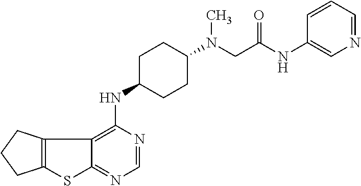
C12=C(CCC1)C1=C(NC3CCC(N(CC(NC4=CN=CC=C4)=O)C)CC3)N=CN=C1S2
